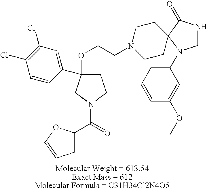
C1C(OCCN2CCC3(CC2)C(=O)NCN3C2=CC=CC(OC)=C2)(C2=CC(Cl)=C(Cl)C=C2)CN(C(=O)C2=CC=CO2)C1
